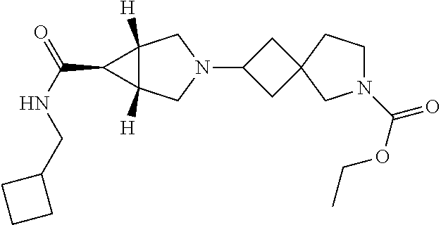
C1C(N2CC3([H])C([H])(C2)C3C(NCC2CCC2)=O)CC12CN(C(OCC)=O)CC2
